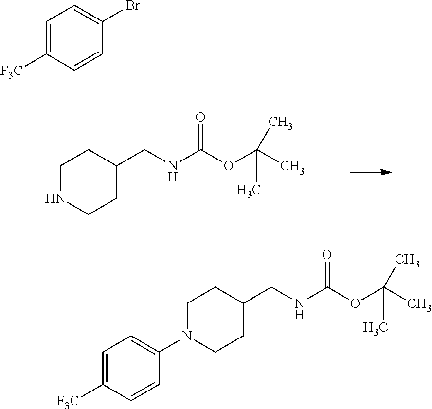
C1=C([F3C])C=CC(Br)=C1.C1NCCC(CNC(OC(C)(C)C)=O)C1.C1N(C2=CC=C([F3C])C=C2)CCC(CNC(OC(C)(C)C)=O)C1
